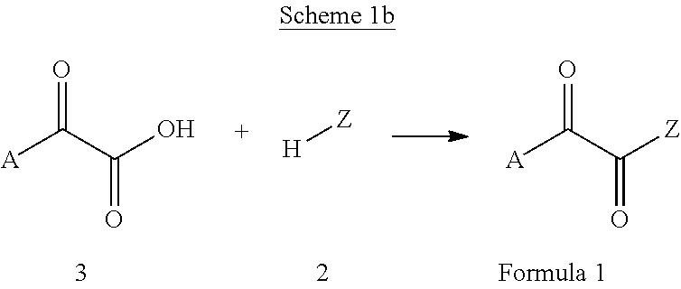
[A]C(C(O)=O)=O.[H][Z].[A]C(C([Z])=O)=O
